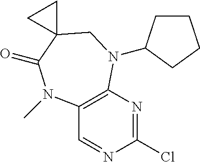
C12=C(N=C(Cl)N=C1)N(C1CCCC1)CC1(C(=O)N2C)CC1
